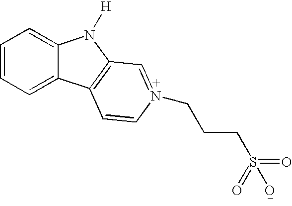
C1=CC=C2C(=C1)N([H])C1=C2C=CN(CCCS(O)(=O)=O)=C1
